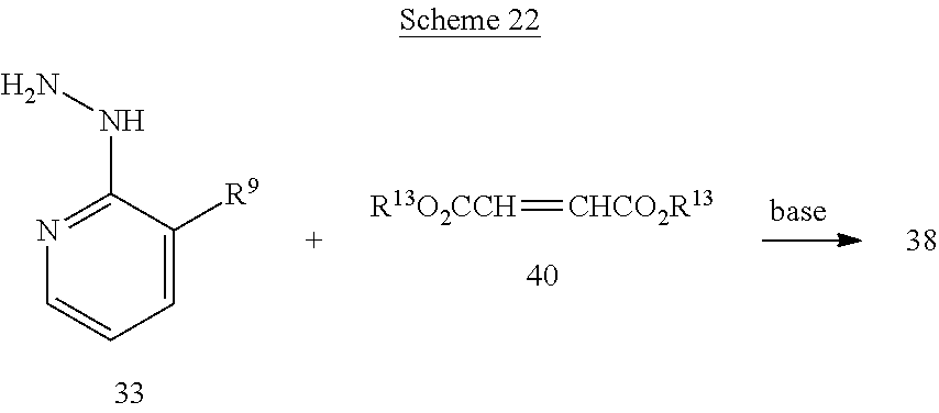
[R13O2CCH]=[CHCO2R13].C1(NN)=NC=CC=C1[R9]
